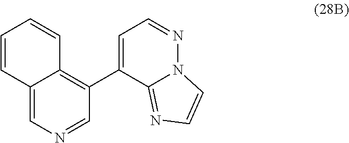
C12=CN=CC(C3=CC=NN4C3=NC=C4)=C1C=CC=C2
